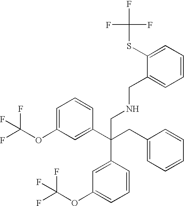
C1=C(OC(F)(F)F)C=C(C(CC2=CC=CC=C2)(CNCC2=CC=CC=C2SC(F)(F)F)C2=CC(OC(F)(F)F)=CC=C2)C=C1
